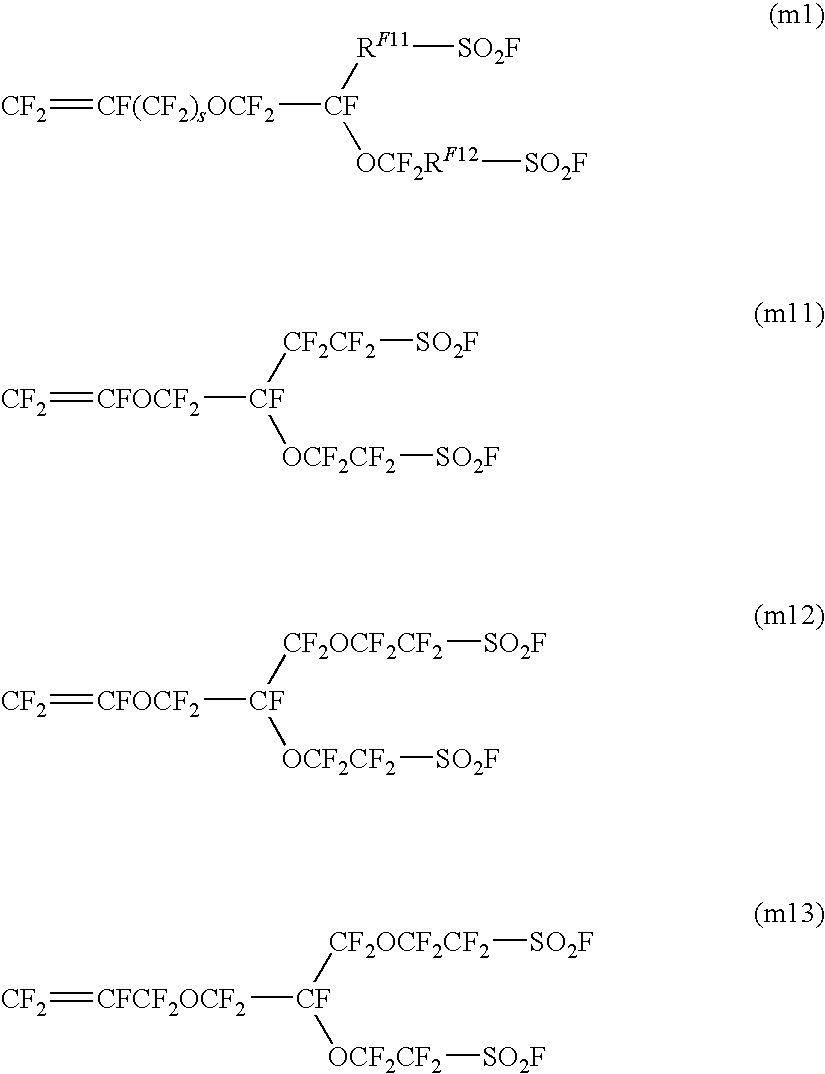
[CF(CF2)sOCF2]([CF]([RF11][SO2F])[OCF2RF12][SO2F])=[CF2].[CFOCF2]([CF]([CF2CF2][SO2F])[OCF2CF2][SO2F])=[CF2].[CFOCF2]([CF]([CF2OCF2CF2][SO2F])[OCF2CF2][SO2F])=[CF2].[CFCF2OCF2]([CF]([CF2OCF2CF2][SO2F])[OCF2CF2][SO2F])=[CF2]
